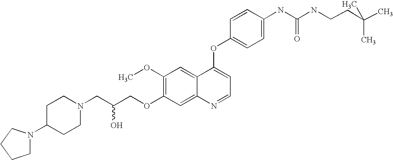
C1=CC(OC2=CC=NC3=CC(OCC(CN4CCC(N5CCCC5)CC4)O)=C(OC)C=C23)=CC=C1NC(=O)NCCC(C)(C)C
